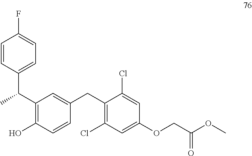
C1=CC(C(C2=C(O)C=CC(CC3=C(Cl)C=C(OCC(OC)=O)C=C3Cl)=C2)C)=CC=C1F
